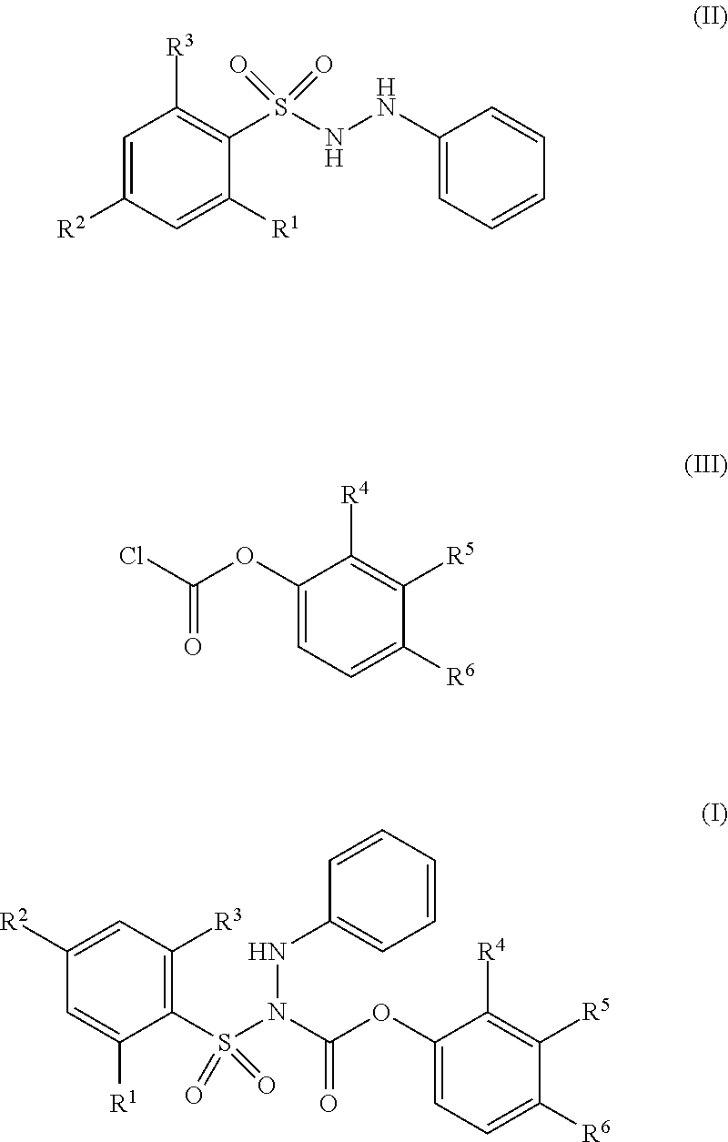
C1=C([R2])C=C([R1])C(S(=O)(=O)NNC2=CC=CC=C2)=C1[R3].C1(OC(Cl)=O)=CC=C([R6])C([R5])=C1[R4].C1(OC(N(S(C2=C([R3])C=C([R2])C=C2[R1])(=O)=O)NC2=CC=CC=C2)=O)=CC=C([R6])C([R5])=C1[R4]
